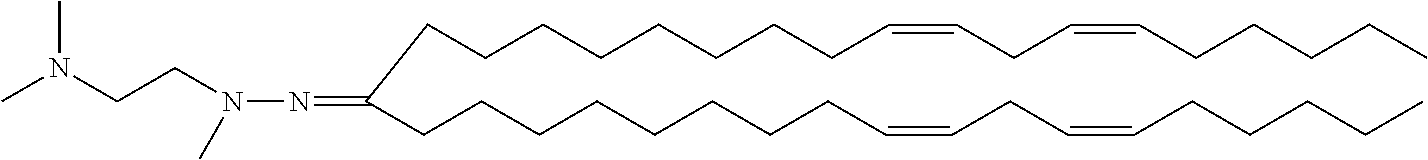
CCCCCC=CCC=CCCCCCCCCC(CCCCCCCCC=CCC=CCCCCC)=NN(C)CCN(C)C
